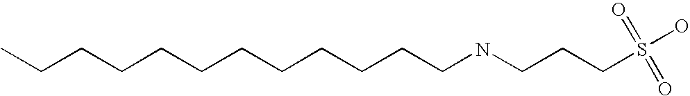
CCCCCCCCCCCCNCCCS(O)(=O)=O
